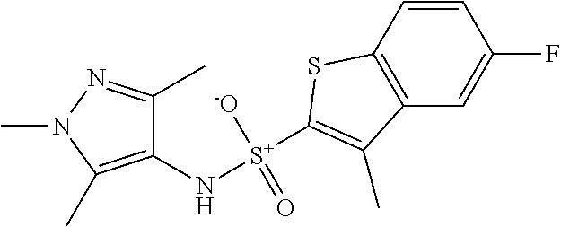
C1(N[S+]([-O])(=O)C2=C(C)C3=C(C=CC(F)=C3)S2)=C(C)N(C)N=C1C
